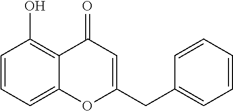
C1=CC=C2C(=C1O)C(=O)C=C(CC1=CC=CC=C1)O2
